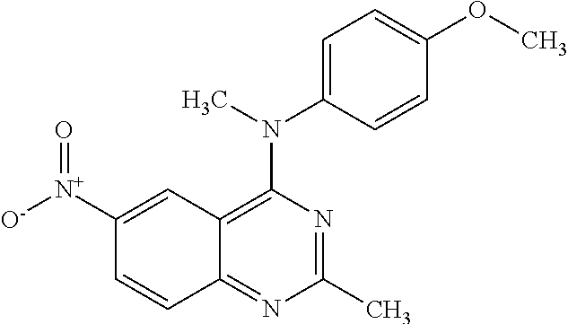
C1(C)=NC(N(C2=CC=C(OC)C=C2)C)=C2C(=N1)C=CC([N+]([O-])=O)=C2
